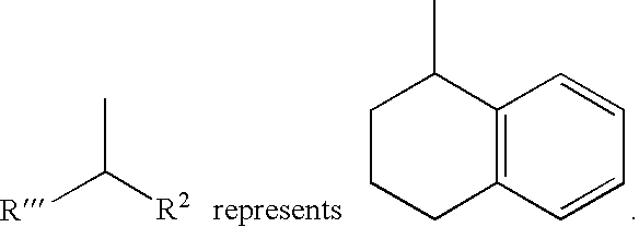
[R]C([R2])C.C12=C(C=CC=C1)CCCC2C
